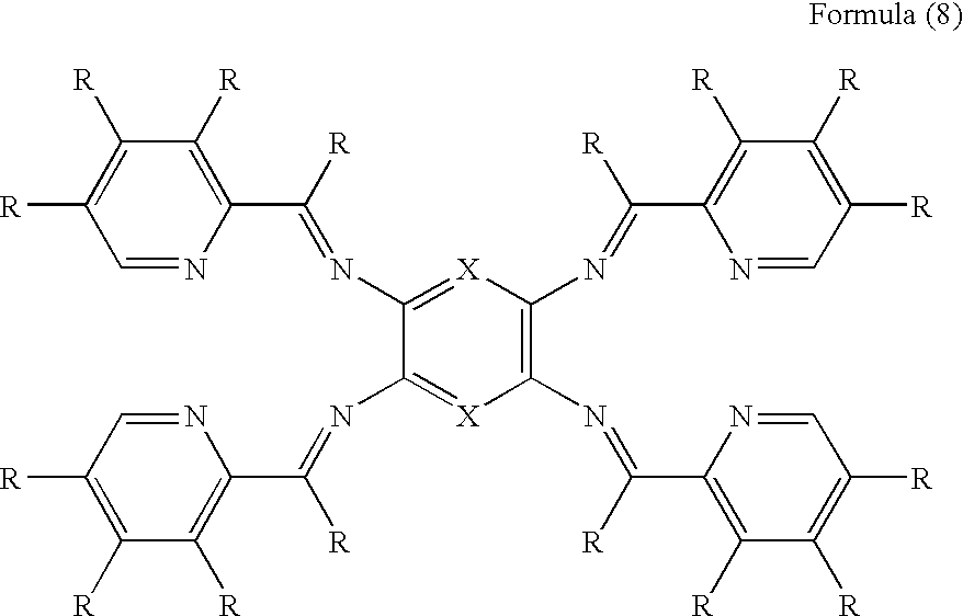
N(=C(C1=C([R])C([R])=C([R])C=N1)[R])C1=[X]C(N=C(C2=C([R])C([R])=C([R])C=N2)[R])=C(N=C(C2=C([R])C([R])=C([R])C=N2)[R])[X]=C1N=C(C1=C([R])C([R])=C([R])C=N1)[R]
